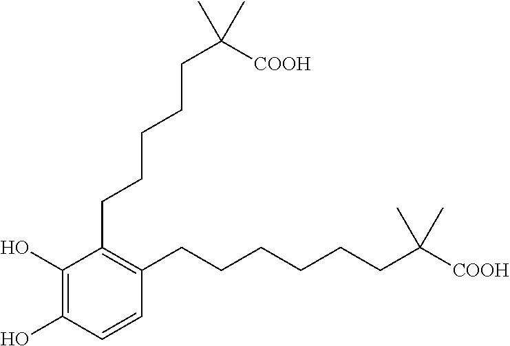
C1(O)=C(O)C=CC(CCCCCCC([COOH])(C)C)=C1CCCCCC([COOH])(C)C
